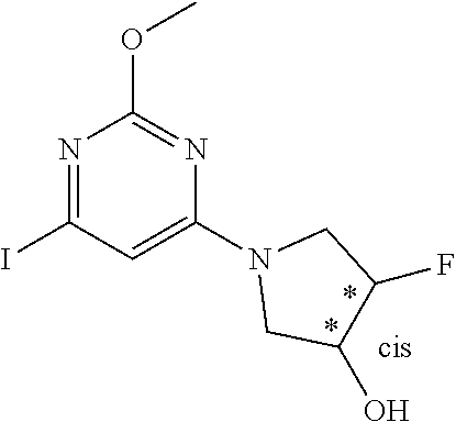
N1=C(I)C=C(N2CC(O)C(F)C2)N=C1OC
